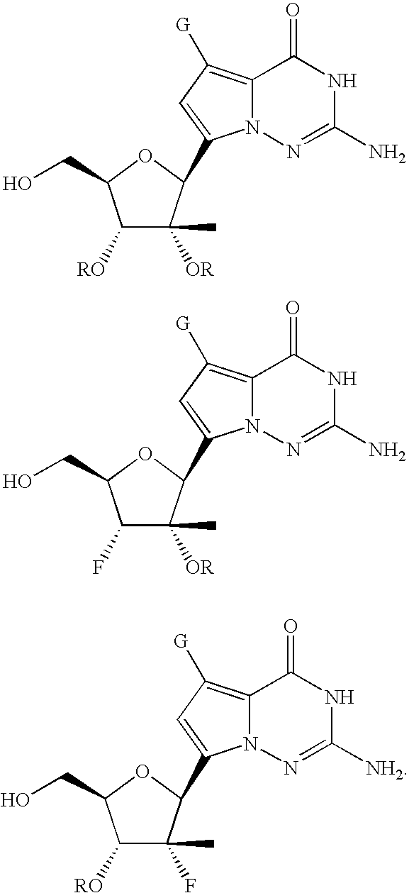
C1([RO])C([OR])(C)C(C2=CC([G])=C3N2N=C(N)NC3=O)OC1CO.C1(F)C([OR])(C)C(C2=CC([G])=C3N2N=C(N)NC3=O)OC1CO.C1([RO])C(F)(C)C(C2=CC([G])=C3N2N=C([NH2])NC3=O)OC1CO
